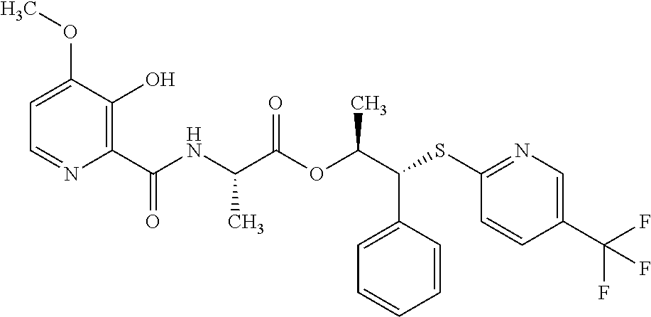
C1(C(=O)NC(C(OC(C(SC2=NC=C(C(F)(F)F)C=C2)C2=CC=CC=C2)C)=O)C)=C(O)C(OC)=CC=N1
